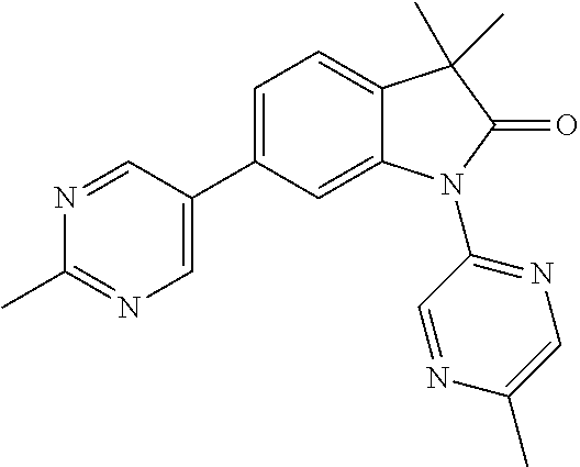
C1(C2=CN=C(C)N=C2)=CC=C2C(=C1)N(C1=NC=C(C)N=C1)C(=O)C2(C)C
